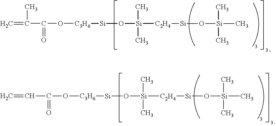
C=C(C)C(=O)O[C3H6][Si]O[Si](C)(C)[C2H4][Si]O[Si](C)(C)C.C(=O)(O[C3H6][Si]O[Si](C)(C)[C2H4][Si]O[Si](C)(C)C)C=C
